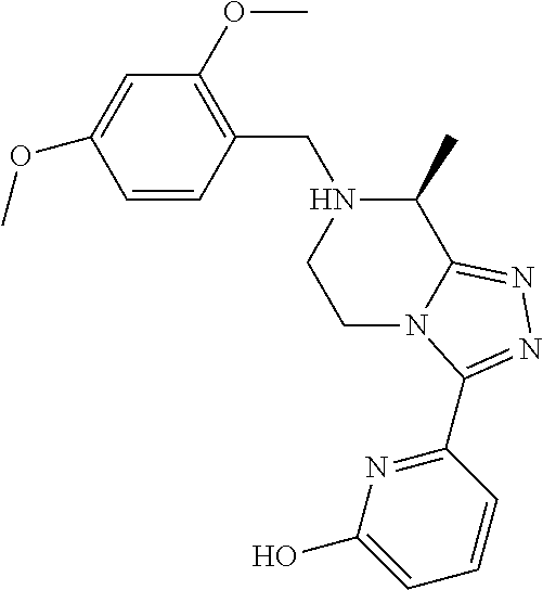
C1=CC(CN2CCN3C(=NN=C3C3=NC(O)=CC=C3)C2C)=C(OC)C=C1OC
